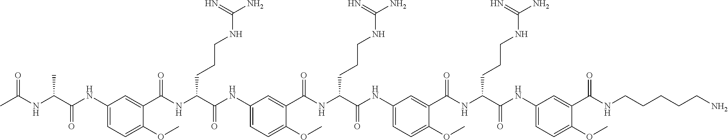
C1(NC(C(NC(C)=O)C)=O)=CC=C(OC)C(C(NC(C(NC2=CC=C(OC)C(C(NC(C(NC3=CC=C(OC)C(C(NC(C(NC4=CC=C(OC)C(C(NCCCCCN)=O)=C4)=O)CCCNC(N)=N)=O)=C3)=O)CCCNC(N)=N)=O)=C2)=O)CCCNC(N)=N)=O)=C1
